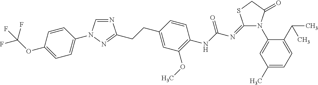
N1=CN(C2=CC=C(OC(F)(F)F)C=C2)N=C1CCC1=CC(OC)=C(NC(N=C2N(C3=CC(C)=CC=C3C(C)C)C(=O)CS2)=O)C=C1
